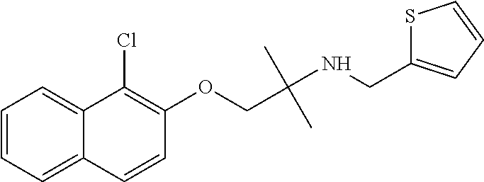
C1=CC=C2C(=C1)C(Cl)=C(OCC(NCC1=CC=CS1)(C)C)C=C2
